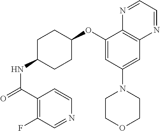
C1(OC2CCC(NC(=O)C3=C(F)C=NC=C3)CC2)=CC(N2CCOCC2)=CC2=C1N=CC=N2
